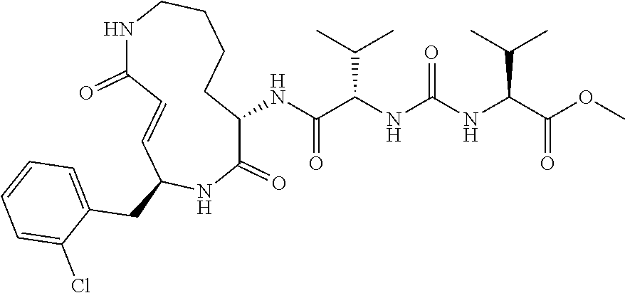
C1(NC(C(NC(NC(C(OC)=O)C(C)C)=O)C(C)C)=O)C(=O)NC(CC2=CC=CC=C2Cl)C=CC(=O)NCCCC1
